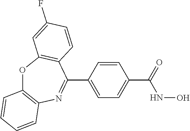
O=C(C1=CC=C(C2=NC3=C(OC4=C2C=CC(F)=C4)C=CC=C3)C=C1)NO
